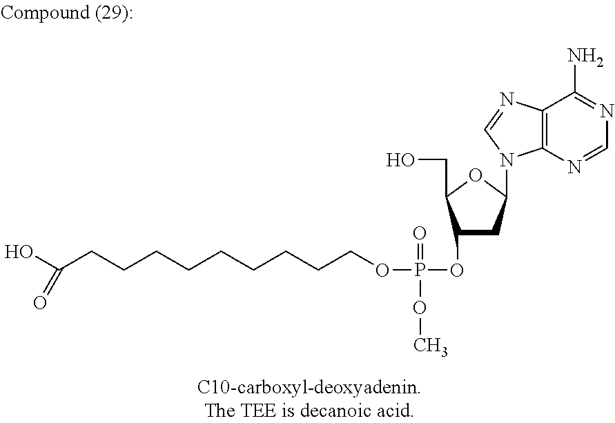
OC(CCCCCCCCCOP(=O)(OC1CC(N2C3=C(N=C2)C(N)=NC=N3)OC1CO)OC)=O
